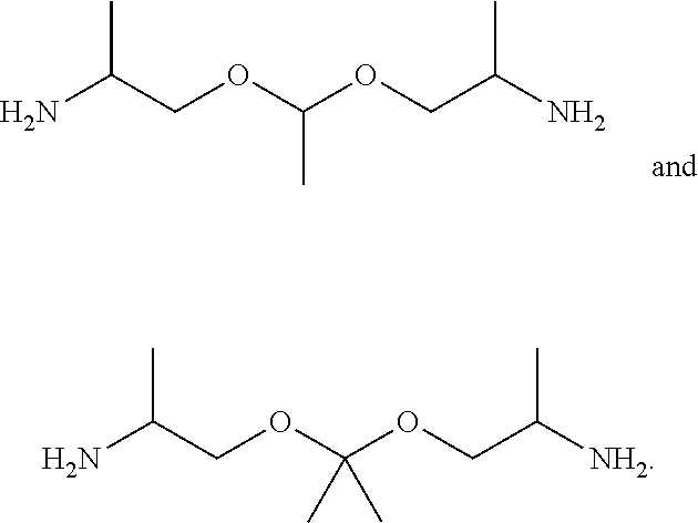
NC(COC(OCC(N)C)C)C.NC(COC(OCC([NH2])C)(C)C)C
